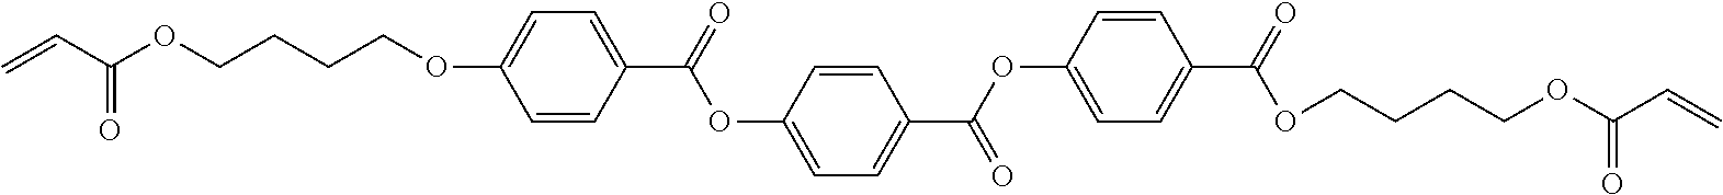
C1=CC(C(=O)OC2=CC=C(C(OC3=CC=C(C(=O)OCCCCOC(C=C)=O)C=C3)=O)C=C2)=CC=C1OCCCCOC(C=C)=O
